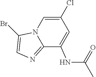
C1(Br)=CN=C2N1C=C(Cl)C=C2NC(=O)C
